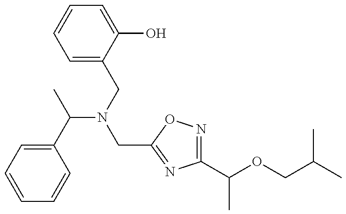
C1=CC=C(C(N(CC2=CC=CC=C2O)CC2=NC(C(OCC(C)C)C)=NO2)C)C=C1
